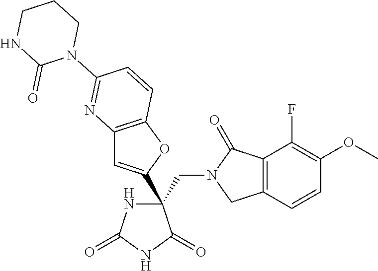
C(C1(C2=CC3=C(O2)C=CC(N2CCCNC2=O)=N3)NC(=O)NC1=O)N1CC2=C(C1=O)C(F)=C(OC)C=C2
